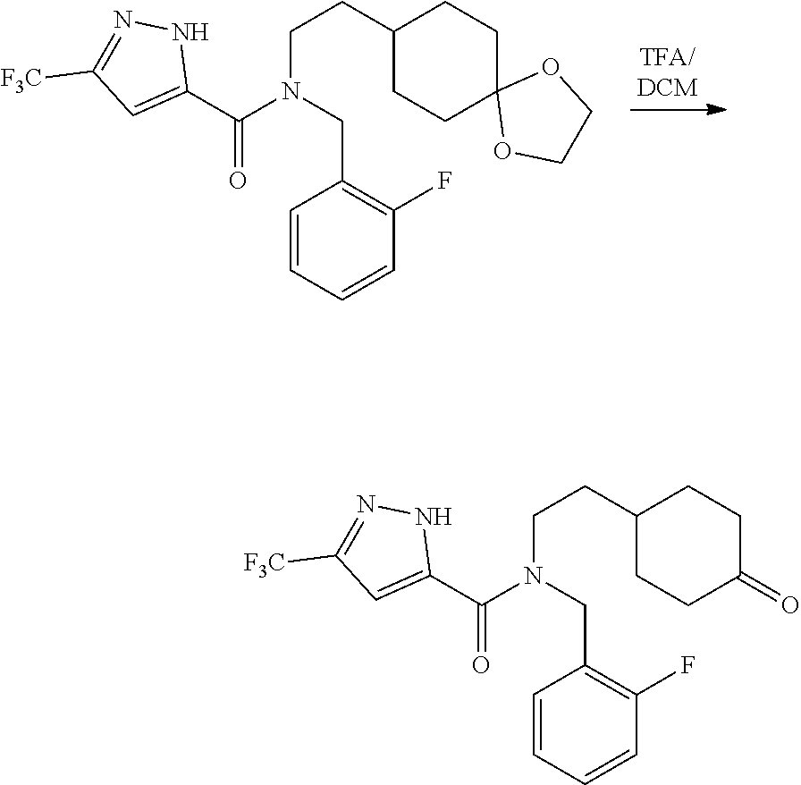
C(N(CCC1CCC2(CC1)OCCO2)CC1=C(F)C=CC=C1)(=O)C1=CC([F3C])=NN1.C(N(CCC1CCC(=O)CC1)CC1=C(F)C=CC=C1)(=O)C1=CC([F3C])=NN1
